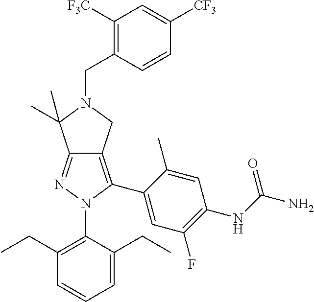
C1(CC)=C(N2C(C3=CC(F)=C(NC(N)=O)C=C3C)=C3C(=N2)C(C)(C)N(CC2=C([F3C])C=C([CF3])C=C2)C3)C(CC)=CC=C1
